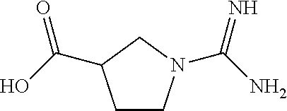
C1CN(C(N)=N)CC1C(O)=O
